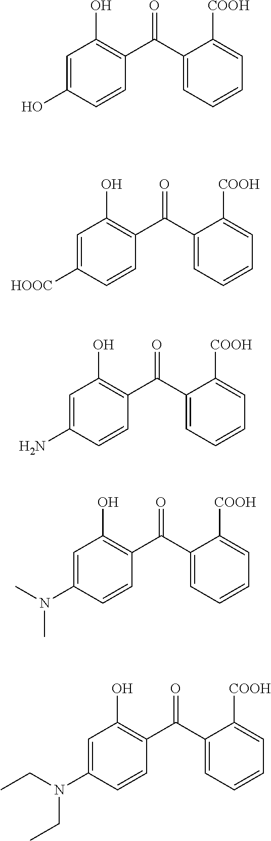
O=C(C1=CC=CC=C1[COOH])C1=C(O)C=C(O)C=C1.O=C(C1=CC=CC=C1[COOH])C1=C(O)C=C([HOOC])C=C1.O=C(C1=CC=CC=C1[COOH])C1=C(O)C=C(N)C=C1.O=C(C1=CC=CC=C1[COOH])C1=C(O)C=C(N(C)C)C=C1.O=C(C1=CC=CC=C1[COOH])C1=C(O)C=C(N(CC)CC)C=C1
